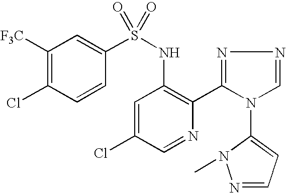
C1([F3C])=C(Cl)C=CC(S(NC2=C(C3=NN=CN3C3=CC=NN3C)N=CC(Cl)=C2)(=O)=O)=C1
